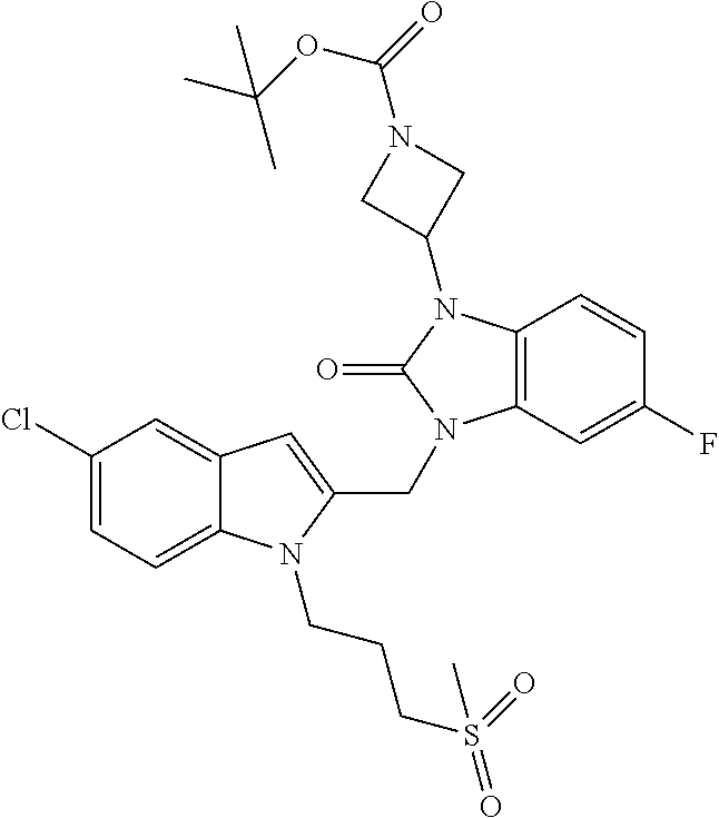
C12=CC(Cl)=CC=C1N(CCCS(=O)(=O)C)C(CN1C3=C(N(C4CN(C(=O)OC(C)(C)C)C4)C1=O)C=CC(F)=C3)=C2
